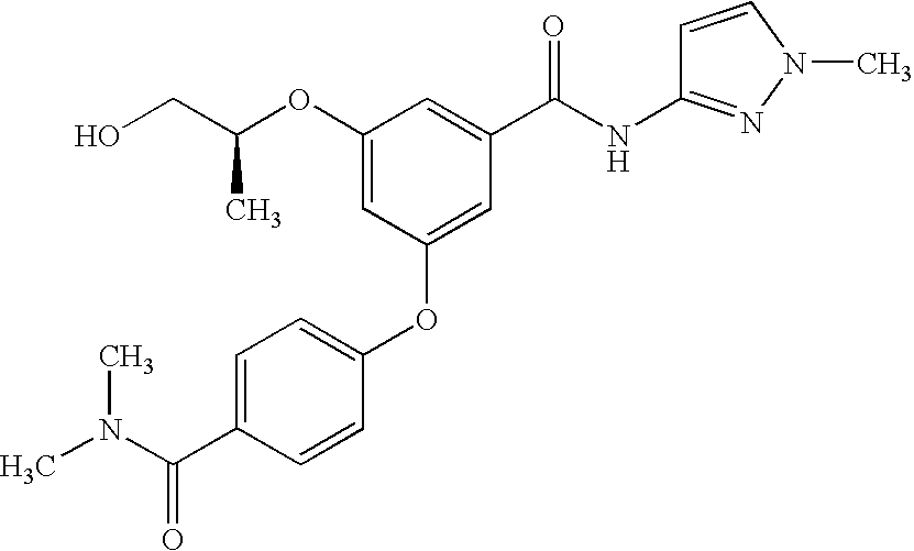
C(CO)(OC1=CC(OC2=CC=C(C(N(C)C)=O)C=C2)=CC(C(NC2=NN(C)C=C2)=O)=C1)C
